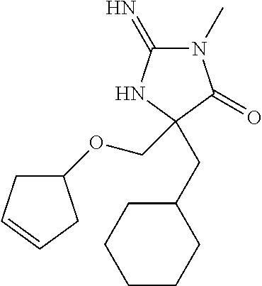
N1(C)C(=N)NC(CC2CCCCC2)(COC2CC=CC2)C1=O
